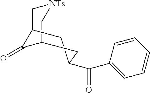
C1C(C(=O)C2=CC=CC=C2)CC2C(=O)C1C[NTs]C2
